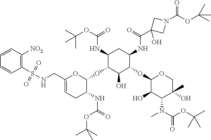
C1(S(=O)(=O)NCC2=CCC(NC(OC(C)(C)C)=O)C(OC3C(O)C(OC4C(O)C(N(C(OC(C)(C)C)=O)C)C(O)(C)CO4)C(NC(C4(O)CN(C(OC(C)(C)C)=O)C4)=O)CC3NC(=O)OC(C)(C)C)O2)=C([NO2])C=CC=C1
